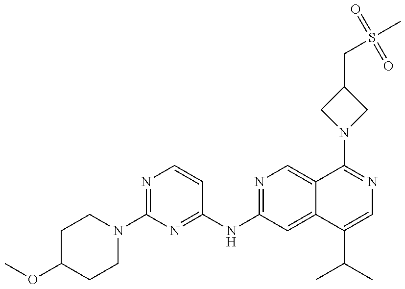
COC1CCN(C2=NC=CC(NC3=NC=C4C(=C3)C(C(C)C)=CN=C4N3CC(CS(C)(=O)=O)C3)=N2)CC1
